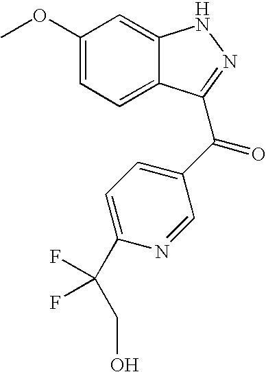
C1(OC)=CC=C2C(=C1)NN=C2C(=O)C1=CC=C(C(CO)(F)F)N=C1
